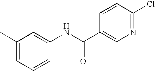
C1(C)=CC=CC(NC(C2=CN=C(Cl)C=C2)=O)=C1
